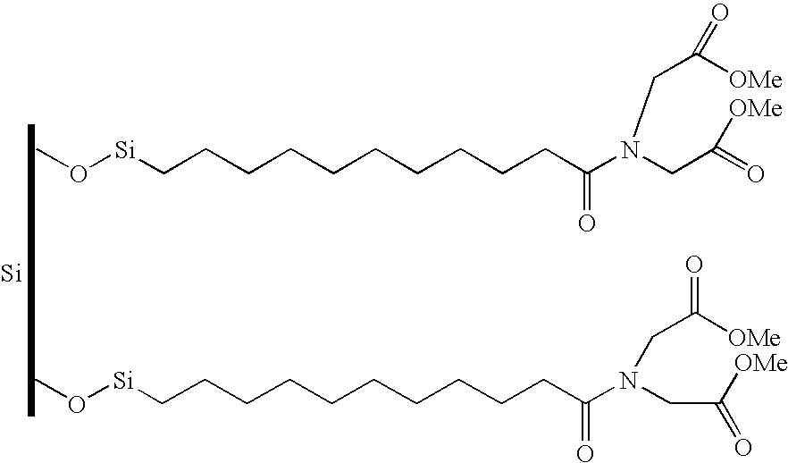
[Si].CO[Si]CCCCCCCCCCC(N(CC(=O)[OMe])CC([OMe])=O)=O.CO[Si]CCCCCCCCCCC(N(CC(=O)[OMe])CC([OMe])=O)=O
